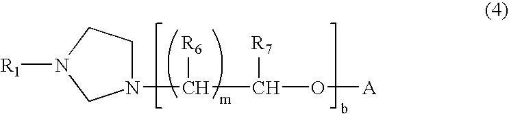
N1(C(C(O[A])[R7])[R6])CCN([R1])C1
